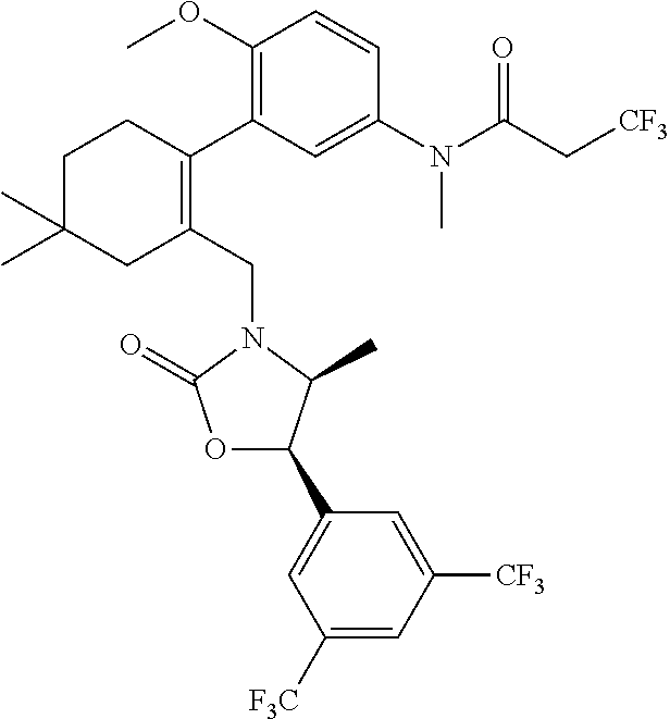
C1(CN2C(=O)OC(C3=CC([F3C])=CC([CF3])=C3)C2C)=C(C2=C(OC)C=CC(N(C(C[CF3])=O)C)=C2)CCC(C)(C)C1
